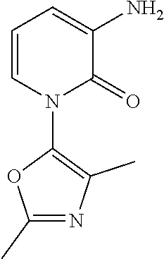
C1=CN(C2=C(C)N=C(C)O2)C(=O)C(N)=C1
